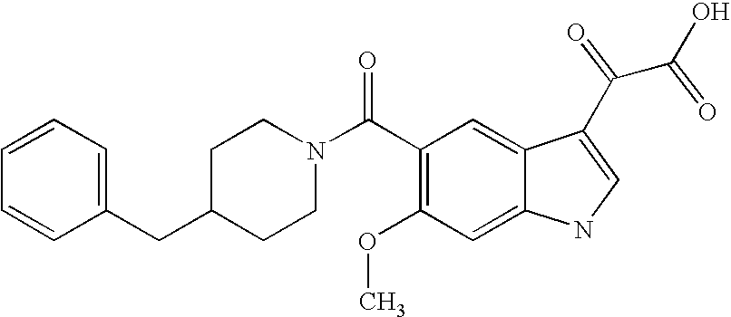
C1=CC=C(CC2CCN(C(C3=C(OC)C=C4C(=C3)C(C(C(O)=O)=O)=CN4)=O)CC2)C=C1
